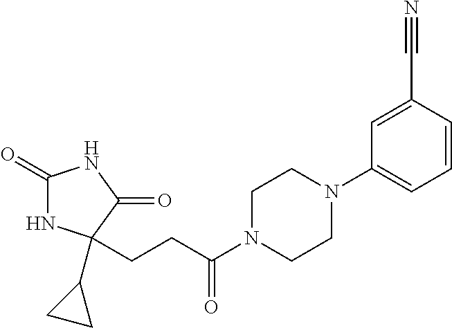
C1(=O)NC(CCC(N2CCN(C3=CC=CC(C#N)=C3)CC2)=O)(C2CC2)C(=O)N1
